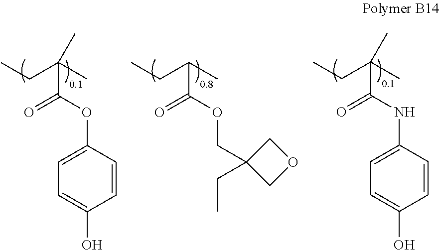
C1=C(OC(C(C)(CC)C)=O)C=CC(O)=C1.C(OC(C(C)CC)=O)C1(CC)COC1.N(C(C(C)(CC)C)=O)C1=CC=C(O)C=C1
